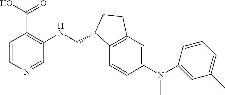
C(NC1=C(C(O)=O)C=CN=C1)C1C2=C(C=C(N(C3=CC(C)=CC=C3)C)C=C2)CC1
